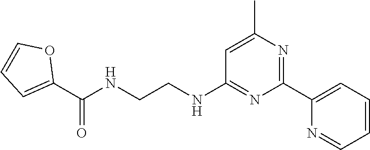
C1=CC=C(C2=NC(C)=CC(NCCNC(C3=CC=CO3)=O)=N2)N=C1
